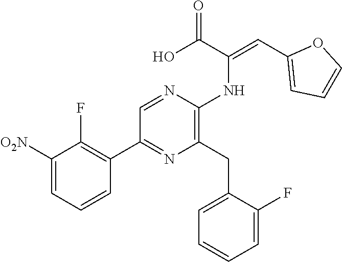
C1([O2N])=CC=CC(C2=NC(CC3=CC=CC=C3F)=C(NC(=CC3=CC=CO3)C(O)=O)N=C2)=C1F
